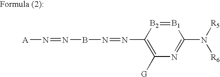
[B1]1=[B2]C(N=NBN=N[A])=C([G])N=C1N([R6])[R5]
